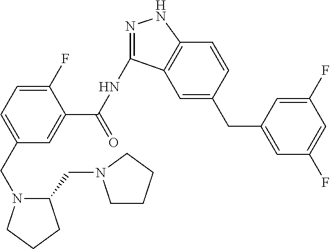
C1(F)=CC=C(CN2C(CN3CCCC3)CCC2)C=C1C(NC1=NNC2=C1C=C(CC1=CC(F)=CC(F)=C1)C=C2)=O
